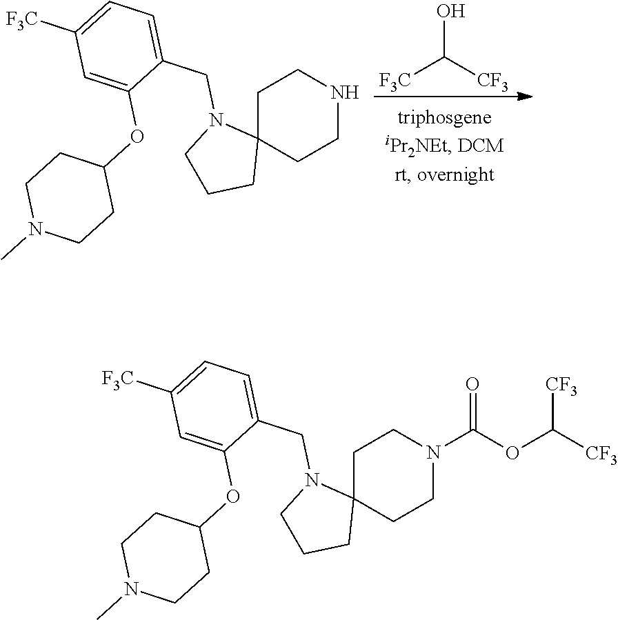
[F3C]C([CF3])O.C1C2(CCNC1)N(CC1=CC=C([F3C])C=C1OC1CCN(C)CC1)CCC2.C1C2(CCN(C(OC([CF3])[CF3])=O)C1)N(CC1=CC=C([F3C])C=C1OC1CCN(C)CC1)CCC2
